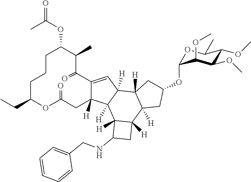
C12=CC3([H])C([H])(C1([H])CC(=O)OC(CC)CCCC(OC(=O)C)C(C)C2=O)C1([H])C([H])(C2([H])C3([H])CC(OC3OC(C)C(OC)C(OC)C3OC)C2)CC1NCC1=CC=CC=C1
